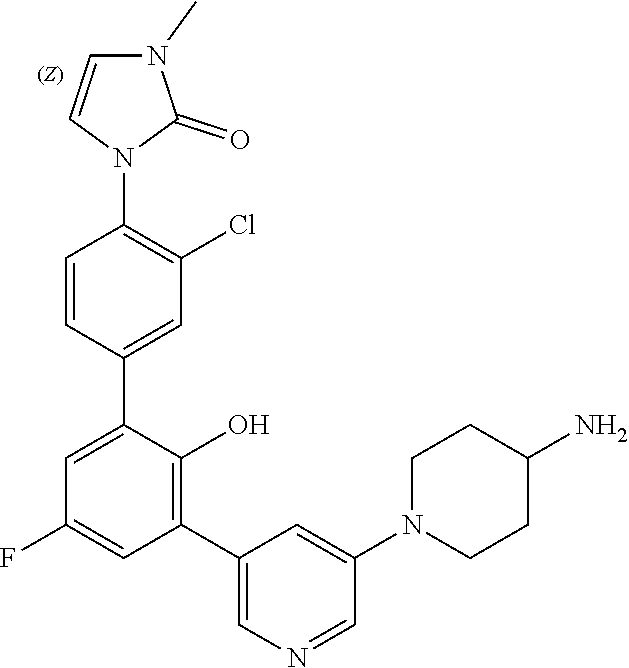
C1CN(C2=CC(C3=C(O)C(C4=CC(Cl)=C(N5C=CN(C)C5=O)C=C4)=CC(F)=C3)=CN=C2)CCC1N
